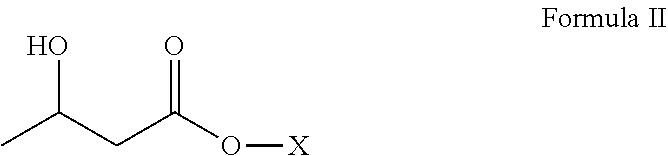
CC(CC(O[X])=O)O
